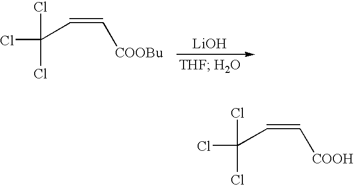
ClC(C=C[COOBu])(Cl)Cl.[LiOH].ClC(C=C[COOH])(Cl)Cl
